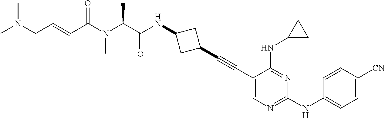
C1(C#CC2=CN=C(NC3=CC=C([CN])C=C3)N=C2NC2CC2)CC(NC(C(N(C(C=CCN(C)C)=O)C)C)=O)C1
